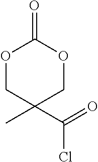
O1CC(C(=O)Cl)(C)COC1=O
